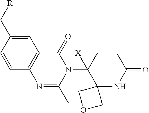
C1(C[R])=CC2=C(C=C1)N=C(C)N(C1([X])C3(NC(=O)CC1)COC3)C2=O
